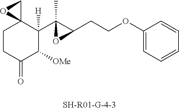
C1CC(=O)C([OMe])C(C2(C)C(CCOC3=CC=CC=C3)O2)([H])C12CO2
